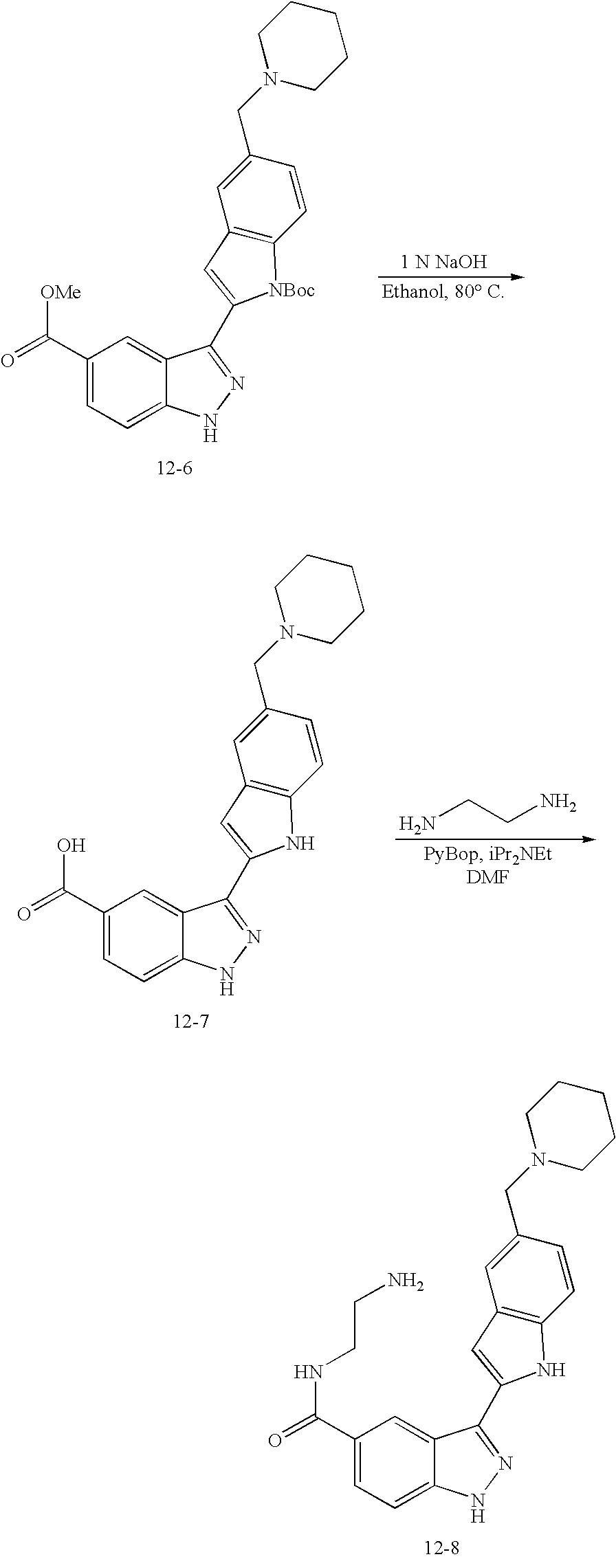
C1(C(=O)[OMe])=CC=C2C(=C1)C(C1=CC3=C(C=CC(CN4CCCCC4)=C3)[NBoc]1)=NN2.C1(C(=O)O)=CC=C2C(=C1)C(C1=CC3=C(C=CC(CN4CCCCC4)=C3)N1)=NN2.NCCN.C1(C(=O)NCCN)=CC=C2C(=C1)C(C1=CC3=C(C=CC(CN4CCCCC4)=C3)N1)=NN2
